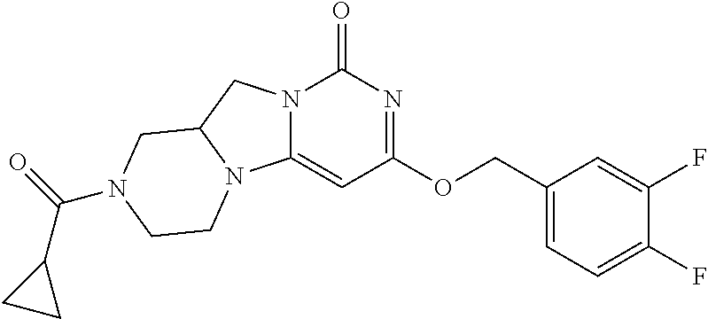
C1(COC2=NC(=O)N3C(=C2)N2C(C3)CN(C(=O)C3CC3)CC2)=CC=C(F)C(F)=C1
